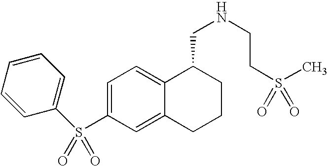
S(C1=CC=C2C(=C1)CCCC2CNCCS(C)(=O)=O)(=O)(=O)C1=CC=CC=C1
